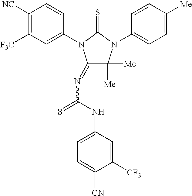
C1([NC])=C([F3C])C=C(N2C(=NC(=S)NC3=CC=C([CN])C([CF3])=C3)C([Me])([Me])N(C3=CC=C([Me])C=C3)C2=S)C=C1
